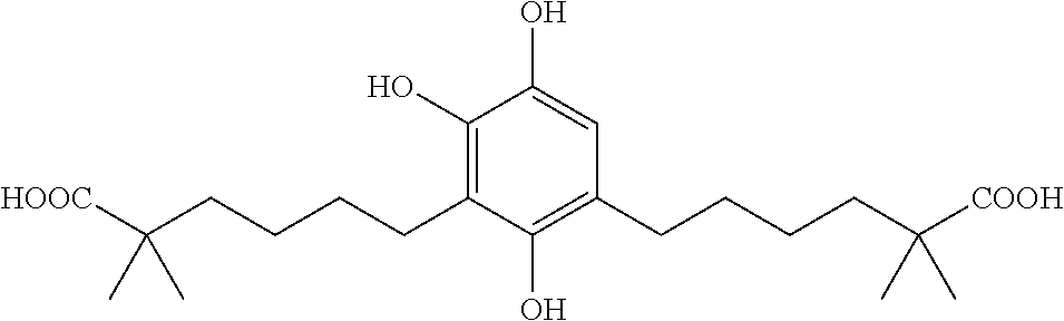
C1(O)=C(CCCCC([HOOC])(C)C)C(O)=C(CCCCC([COOH])(C)C)C=C1O
